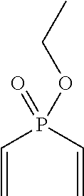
CCOP(=O)(C=C)C=C
